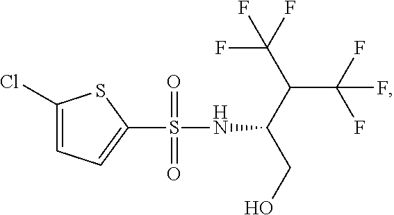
C1(Cl)=CC=C(S(NC(CO)C(C(F)(F)F)C(F)(F)F)(=O)=O)S1
